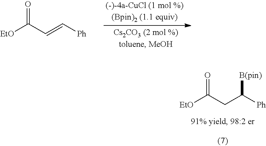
[EtO]C(C=C[Ph])=O.[EtO]C(CC([Ph])[B(pin)])=O
